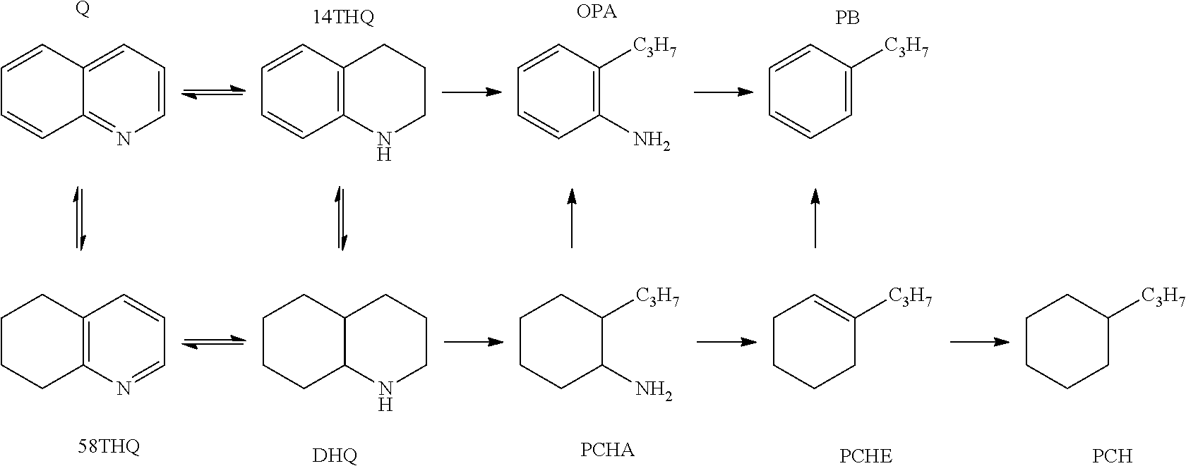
C1CCC2=C(N1)C=CC=C2.C1(N)=C([C3H7])C=CC=C1.[OPA].C1=C([C3H7])C=CC=C1.[PB].C1=CC=C2C(=N1)C=CC=C2.[Q].C1(N)C([C3H7])CCCC1.[PCHA].C1C([C3H7])=CCCC1.[PCHE].C1=NC2=C(C=C1)CCCC2.[58THQ].C1C([C3H7])CCCC1.[PCH].C1CCC2C(N1)CCCC2.[DHQ]
